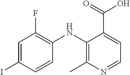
C1=C(I)C=CC(NC2=C(C)N=CC=C2C(=O)O)=C1F
